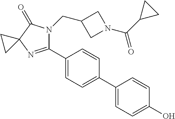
C12(N=C(C3=CC=C(C4=CC=C(O)C=C4)C=C3)N(CC3CN(C(C4CC4)=O)C3)C1=O)CC2
